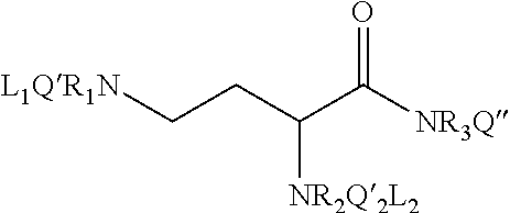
[L1QR1N]CCC(C([NR3Q])=O)[NR2Q2L2]
